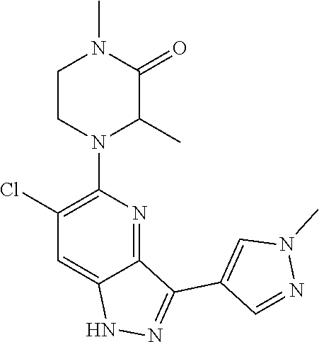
N1N=C(C2=CN(C)N=C2)C2=NC(N3C(C)C(=O)N(C)CC3)=C(Cl)C=C12
